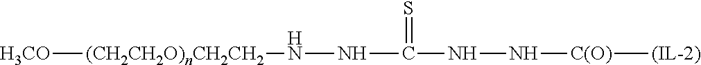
[H3CO][(CH2CH2O)nCH2CH2]NNC(=S)NN[C(O)][(IL-2)]
